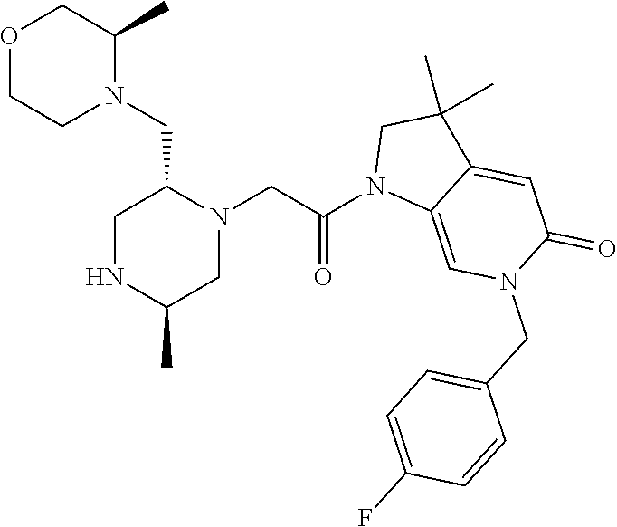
O1CCN(CC2N(CC(N3C4=CN(CC5=CC=C(F)C=C5)C(=O)C=C4C(C)(C)C3)=O)CC(C)NC2)C(C)C1
